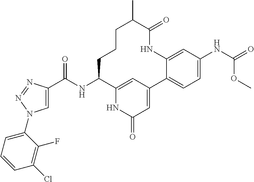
C1=C(C(NC2C3=CC(=CC(=O)N3)C3=CC=C(NC(=O)OC)C=C3NC(=O)C(C)CCC2)=O)N=NN1C1=CC=CC(Cl)=C1F
